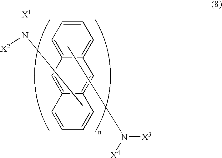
C1=CC=C2C(=C1)C=C1C(=C2)C=CC=C1.CN([X4])[X3].[X1]N(C)[X2]
